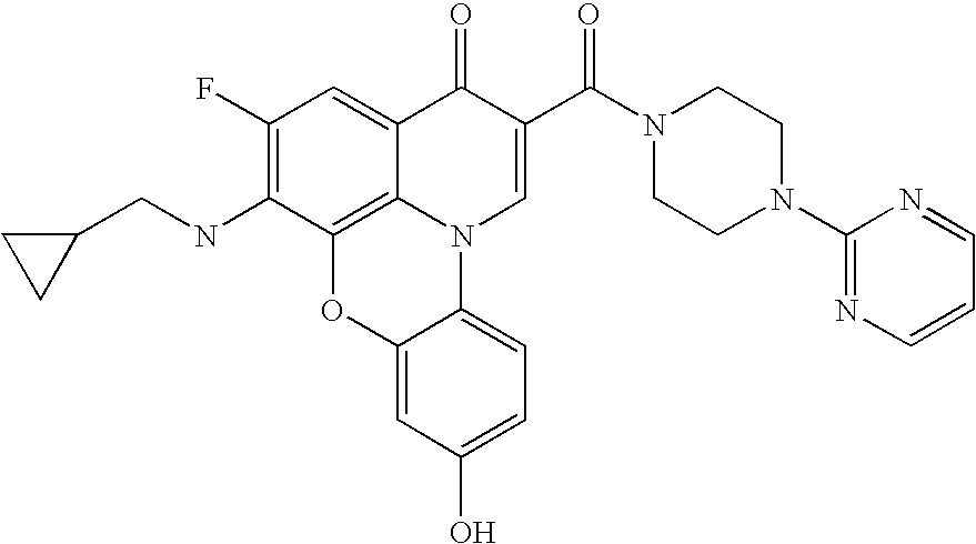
C1(F)=C(NCC2CC2)C2=C3C(=C1)C(=O)C(C(=O)N1CCN(C4=NC=CC=N4)CC1)=CN3C1=CC=C(O)C=C1O2
